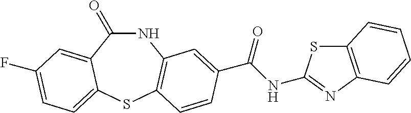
C1(=O)NC2=C(SC3=CC=C(F)C=C13)C=CC(C(NC1=NC3=C(S1)C=CC=C3)=O)=C2
